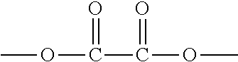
COC(=O)C(OC)=O
